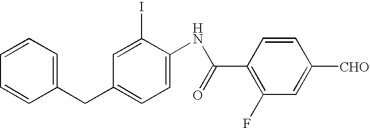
C1=CC=C(CC2=CC=C(NC(C3=C(F)C=C([CHO])C=C3)=O)C(I)=C2)C=C1
